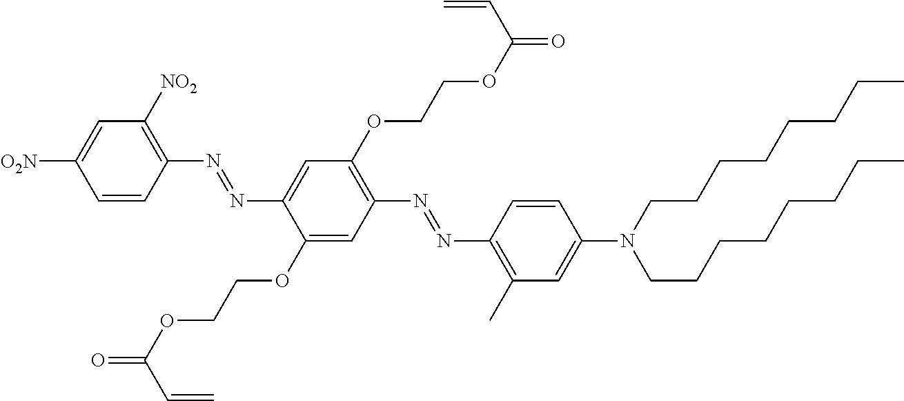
C1=CC(N=NC2=CC(OCCOC(=O)C=C)=C(N=NC3=C(C)C=C(N(CCCCCCCC)CCCCCCCC)C=C3)C=C2OCCOC(=O)C=C)=C([NO2])C=C1[O2N]
